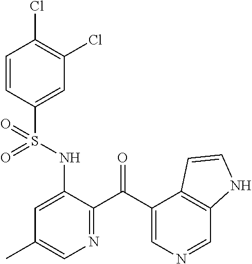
C1=CC(S(NC2=CC(C)=CN=C2C(C2=CN=CC3=C2C=CN3)=O)(=O)=O)=CC(Cl)=C1Cl
